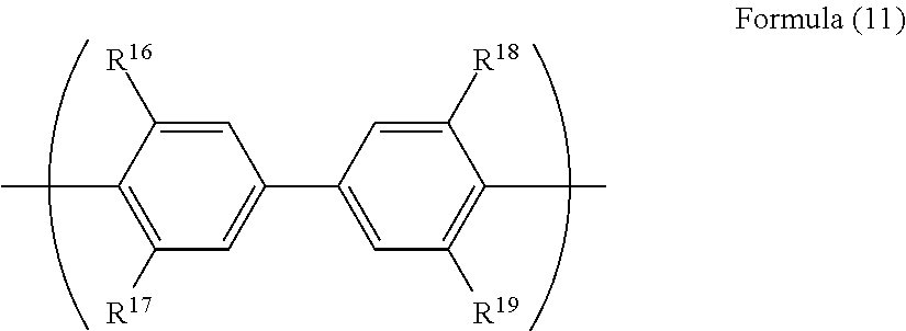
CC1=C([R17])C=C(C2=CC([R19])=C(C)C([R18])=C2)C=C1[R16]
